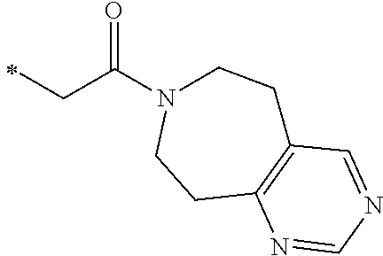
C1CN(C(CC)=O)CCC2=C1C=NC=N2
